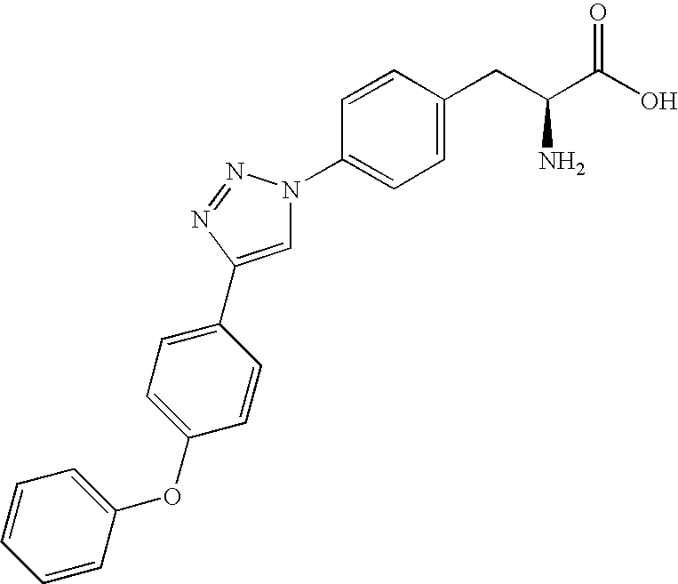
C1(OC2=CC=C(C3=CN(C4=CC=C(CC(C(O)=O)N)C=C4)N=N3)C=C2)=CC=CC=C1
